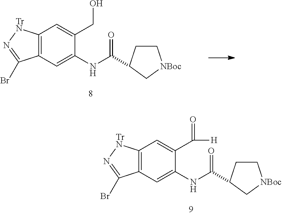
C12=C(C=C(NC(=O)C3CC[NBoc]C3)C(C(=O)[H])=C1)C(Br)=N[TrN]2.C12=C(C=C(NC(=O)C3CC[NBoc]C3)C(CO)=C1)C(Br)=N[TrN]2
